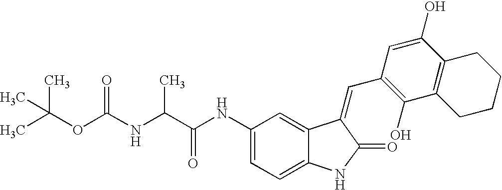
CC(OC(NC(C(NC1=CC=C2C(=C1)C(=CC1=C(O)C3=C(C(O)=C1)CCCC3)C(=O)N2)=O)C)=O)(C)C
